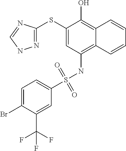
C1(SC2=NNC=N2)=CC(NS(C2=CC=C(Br)C(C(F)(F)F)=C2)(=O)=O)=C2C(=C1O)C=CC=C2
